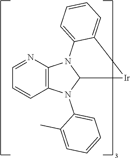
C1=CC2=C(N=C1)N1C(N2C2=CC=CC=C2C)[Ir]C2=CC=CC=C12
